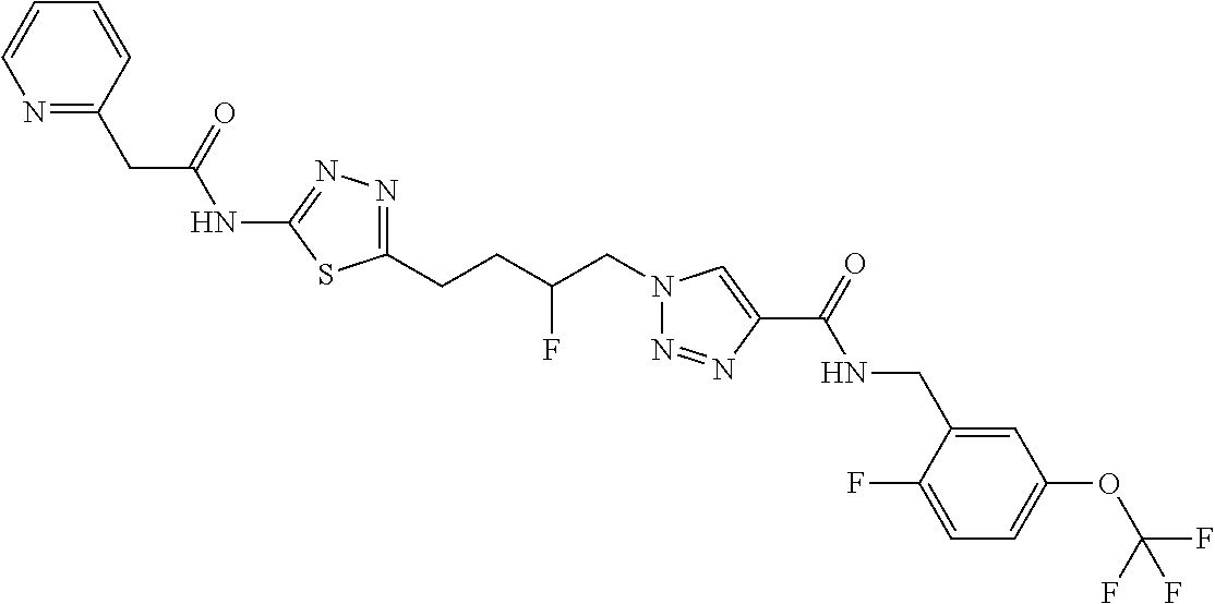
C1(NC(CC2=NC=CC=C2)=O)=NN=C(CCC(CN2N=NC(C(=O)NCC3=CC(OC(F)(F)F)=CC=C3F)=C2)F)S1
